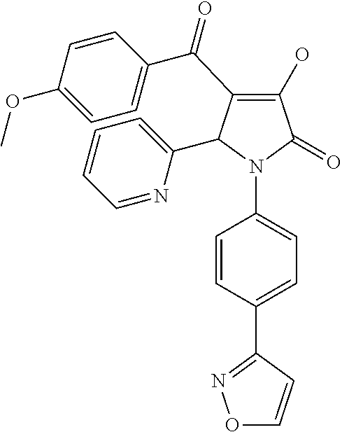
C1(O)=C(C(C2=CC=C(OC)C=C2)=O)C(C2=CC=CC=N2)N(C2=CC=C(C3=NOC=C3)C=C2)C1=O
